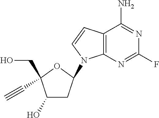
C12=C(N=C(F)N=C1N)N(C1CC(O)C(CO)(C#C)O1)C=C2
